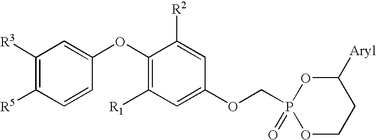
C1([R3])=C([R5])C=CC(OC2=C([R1])C=C(OCP3(=O)OCCC([Aryl])O3)C=C2[R2])=C1
